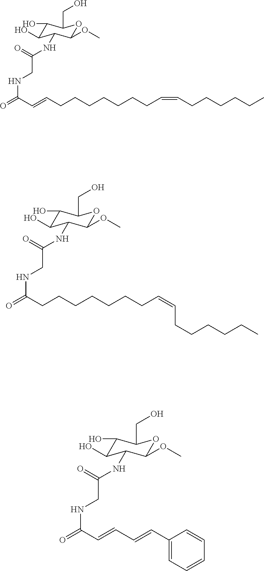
O=C(C=CCCCCCCCC=CCCCCCC)NCC(=O)NC1C(O)C(O)C(CO)OC1OC.O=C(CCCCCCCC=CCCCCCC)NCC(=O)NC1C(O)C(O)C(CO)OC1OC.O=C(C=CC=CC1=CC=CC=C1)NCC(=O)NC1C(O)C(O)C(CO)OC1OC
